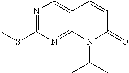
N1=C(SC)N=C2C(=C1)C=CC(=O)N2C(C)C
